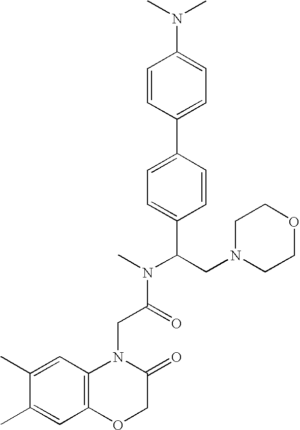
C1=C(C)C(C)=CC2=C1N(CC(N(C)C(C1=CC=C(C3=CC=C(N(C)C)C=C3)C=C1)CN1CCOCC1)=O)C(=O)CO2
